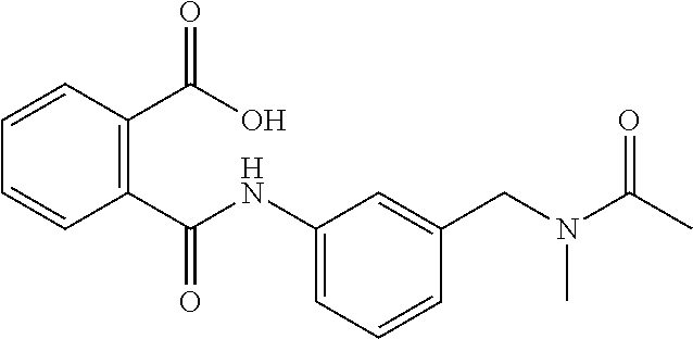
C1=CC(C(=O)NC2=CC=CC(CN(C(C)=O)C)=C2)=C(C(=O)O)C=C1
